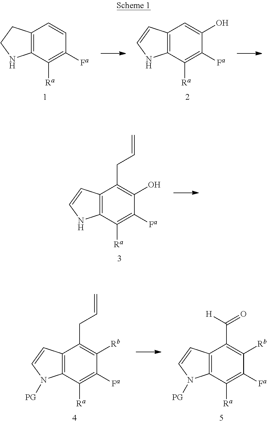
C12=C(C([Ra])=C([Fa])C=C1)NCC2.C12=C(C([Ra])=C([Fa])C(O)=C1)NC=C2.C12=C(C([Ra])=C([Fa])C(O)=C1CC=C)NC=C2.C12=C(C([Ra])=C([Fa])C([Rb])=C1CC=C)N([PG])C=C2.C12=C(C([Ra])=C([Fa])C([Rb])=C1C(=O)[H])N([PG])C=C2
